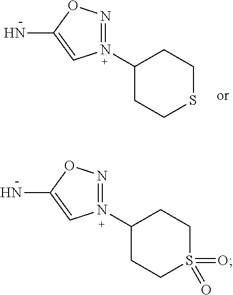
N1(C2CCSCC2)=NOC(N)=C1.N1(C2CCS(=O)(=O)CC2)=NOC(N)=C1
